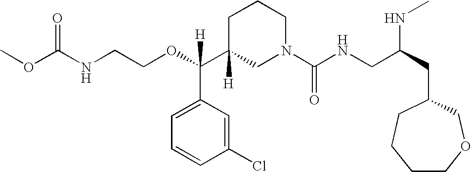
O=C(NCCOC(C1([H])CN(C(NCC(CC2CCCCOC2)NC)=O)CCC1)(C1=CC=CC(Cl)=C1)[H])OC
